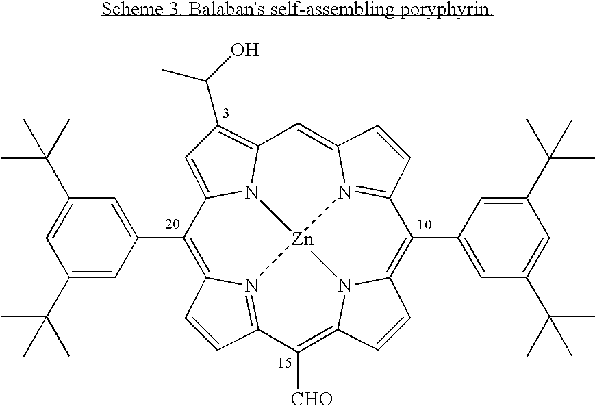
N12=C3C=CC1=C(C1=CC(C(C)(C)C)=CC(C(C)(C)C)=C1)C1=CC(C(O)C)=C4N1[Zn]21N2=C(C=CC2=C4)C(C2=CC(C(C)(C)C)=CC(C(C)(C)C)=C2)=C2N1C(=C3[CHO])C=C2
